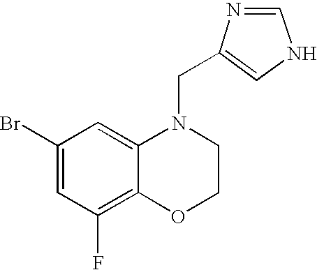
C1=C(Br)C=C2C(=C1F)OCCN2CC1=CNC=N1
